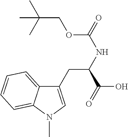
C1(CC(NC(OCC(C)(C)C)=O)C(=O)O)=CN(C)C2=CC=CC=C12
